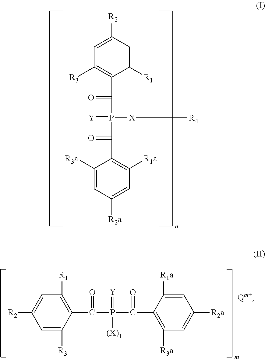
C1([R1])=CC([R2])=CC([R3])=C1C(P(C(C1=C([R1a])C=C([R2a])C=C1[R3a])=O)(=[Y])[X][R4])=O.C1([R1])=C(C(P(C(C2=C([R3a])C=C([R2a])C=C2[R1a])=O)([(X)1])=[Y])=O)C([R3])=CC([R2])=C1
